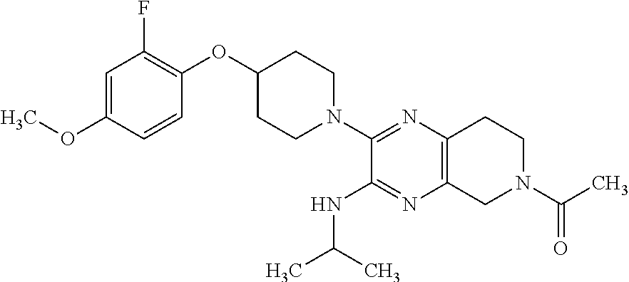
O(C1=CC(F)=C(OC2CCN(C3=NC4=C(N=C3NC(C)C)CN(C(C)=O)CC4)CC2)C=C1)C
